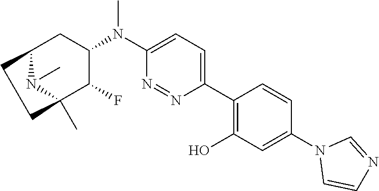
C1(N(C2=CC=C(C3=C(O)C=C(N4C=CN=C4)C=C3)N=N2)C)CC2CCC(C)(C1F)N2C
